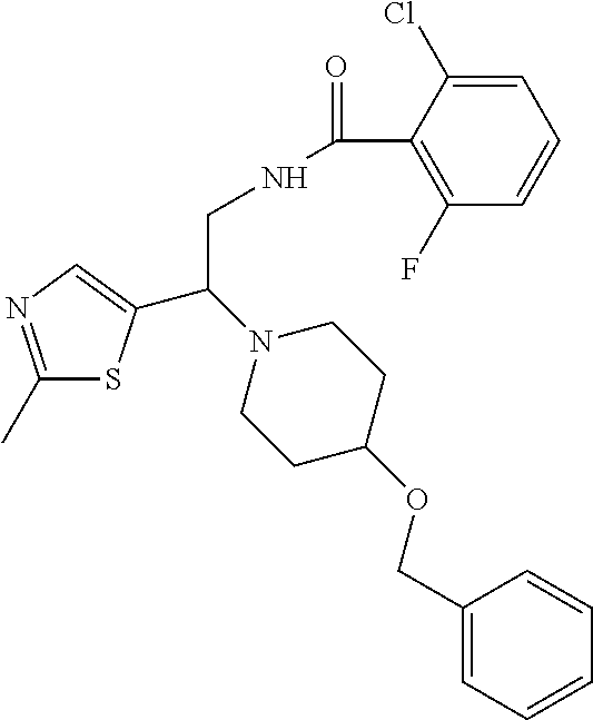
C1(C)=NC=C(C(N2CCC(OCC3=CC=CC=C3)CC2)CNC(=O)C2=C(F)C=CC=C2Cl)S1
